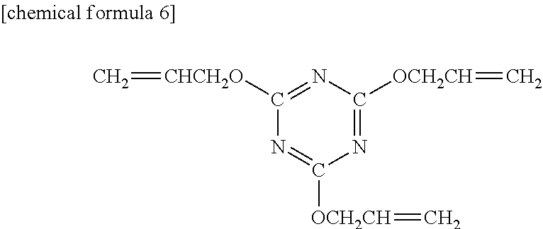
C1([CHCH2O]=C)=NC([OCH2CH]=C)=NC([OCH2CH]=C)=N1
